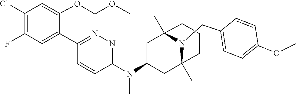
N(C)(C1=NN=C(C2=CC(F)=C(Cl)C=C2OCOC)C=C1)C1CC2(C)N(CC3=CC=C(OC)C=C3)C(C)(C1)CCC2
